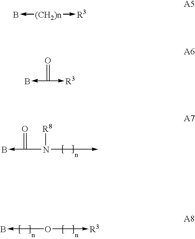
C(->B)(=O)N(->C)[R8].O(->B)->[R3].[(CH2)n](->B)->[R3].C(->B)(=O)->[R3]
